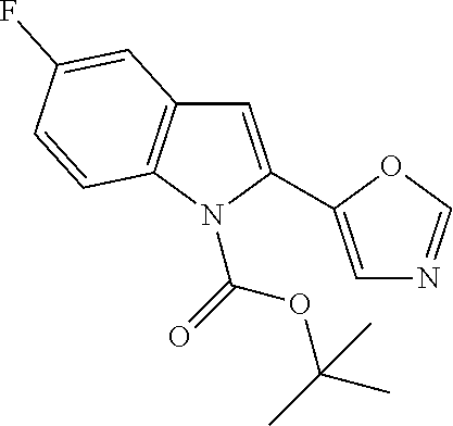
C1=C(C2=CN=CO2)N(C(=O)OC(C)(C)C)C2=C1C=C(F)C=C2
